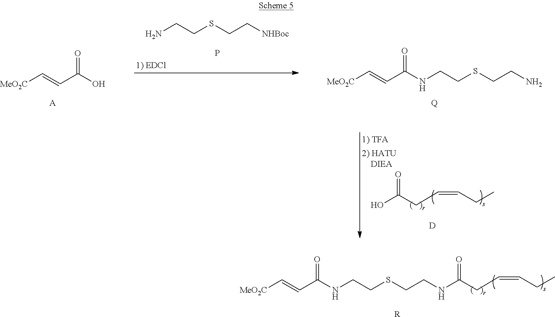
[MeO2C]C=CC(NCCSCCNC(CC=CCC)=O)=O.[R].[MeO2C]C=CC(O)=O.[A].NCCSCC[NHBoc].P.[MeO2C]C=CC(NCCSCCN)=O.[Q].[D].OC(CC=CCC)=O
